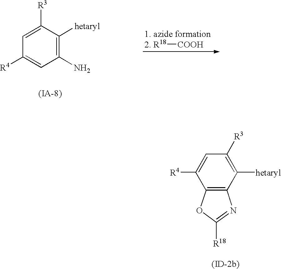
[R18][COOH].C1=C([R3])C([hetaryl])=C(N)C=C1[R4].[(IA-8)].[hetaryl]C1=C([R3])C=C([R4])C2=C1N=C([R18])O2
